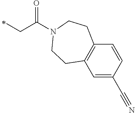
C(C(=O)N1CCC2=C(C=C(C#N)C=C2)CC1)C
